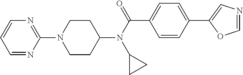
C1CC(N(C(C2=CC=C(C3=CN=CO3)C=C2)=O)C2CC2)CCN1C1=NC=CC=N1
